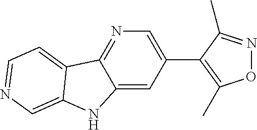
C12=NC=C(C3=C(C)ON=C3C)C=C1NC1=CN=CC=C21
